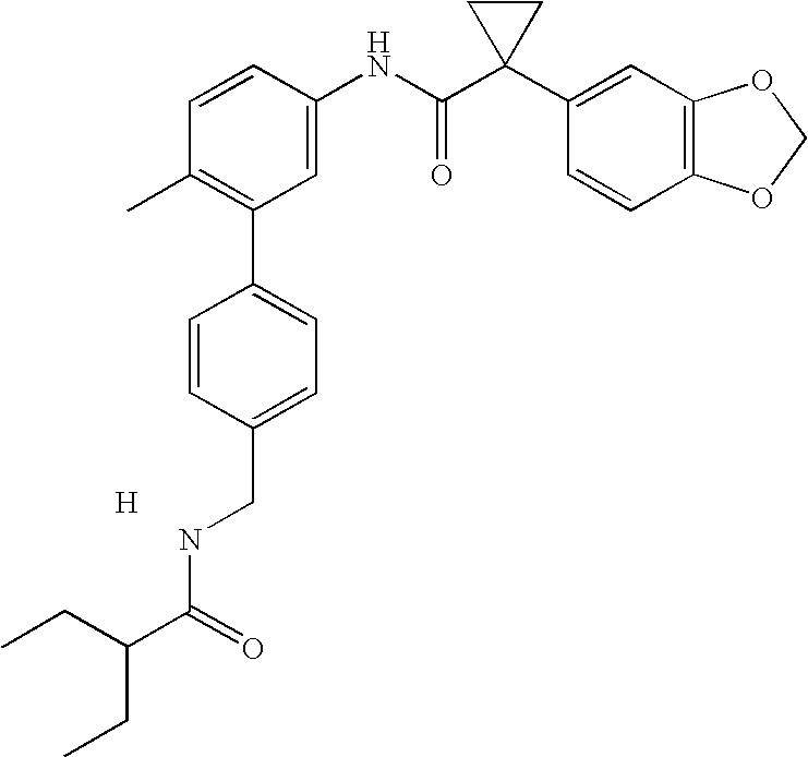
C1=CC(NC(C2(C3=CC4=C(C=C3)OCO4)CC2)=O)=CC(C2=CC=C(CNC(=O)C(CC)CC)C=C2)=C1C.[H]
